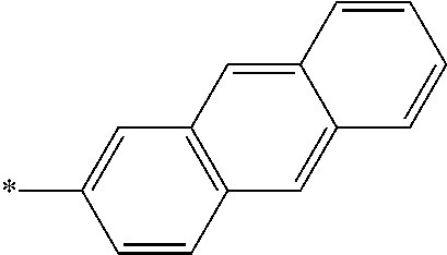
*C1=CC2=C(C=C1)C=C1C(=C2)C=CC=C1
